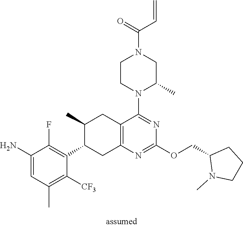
C1(N)=CC(C)=C([CF3])C(C2CC3=C(CC2C)C(N2C(C)CN(C(=O)C=C)CC2)=NC(OCC2N(C)CCC2)=N3)=C1F
